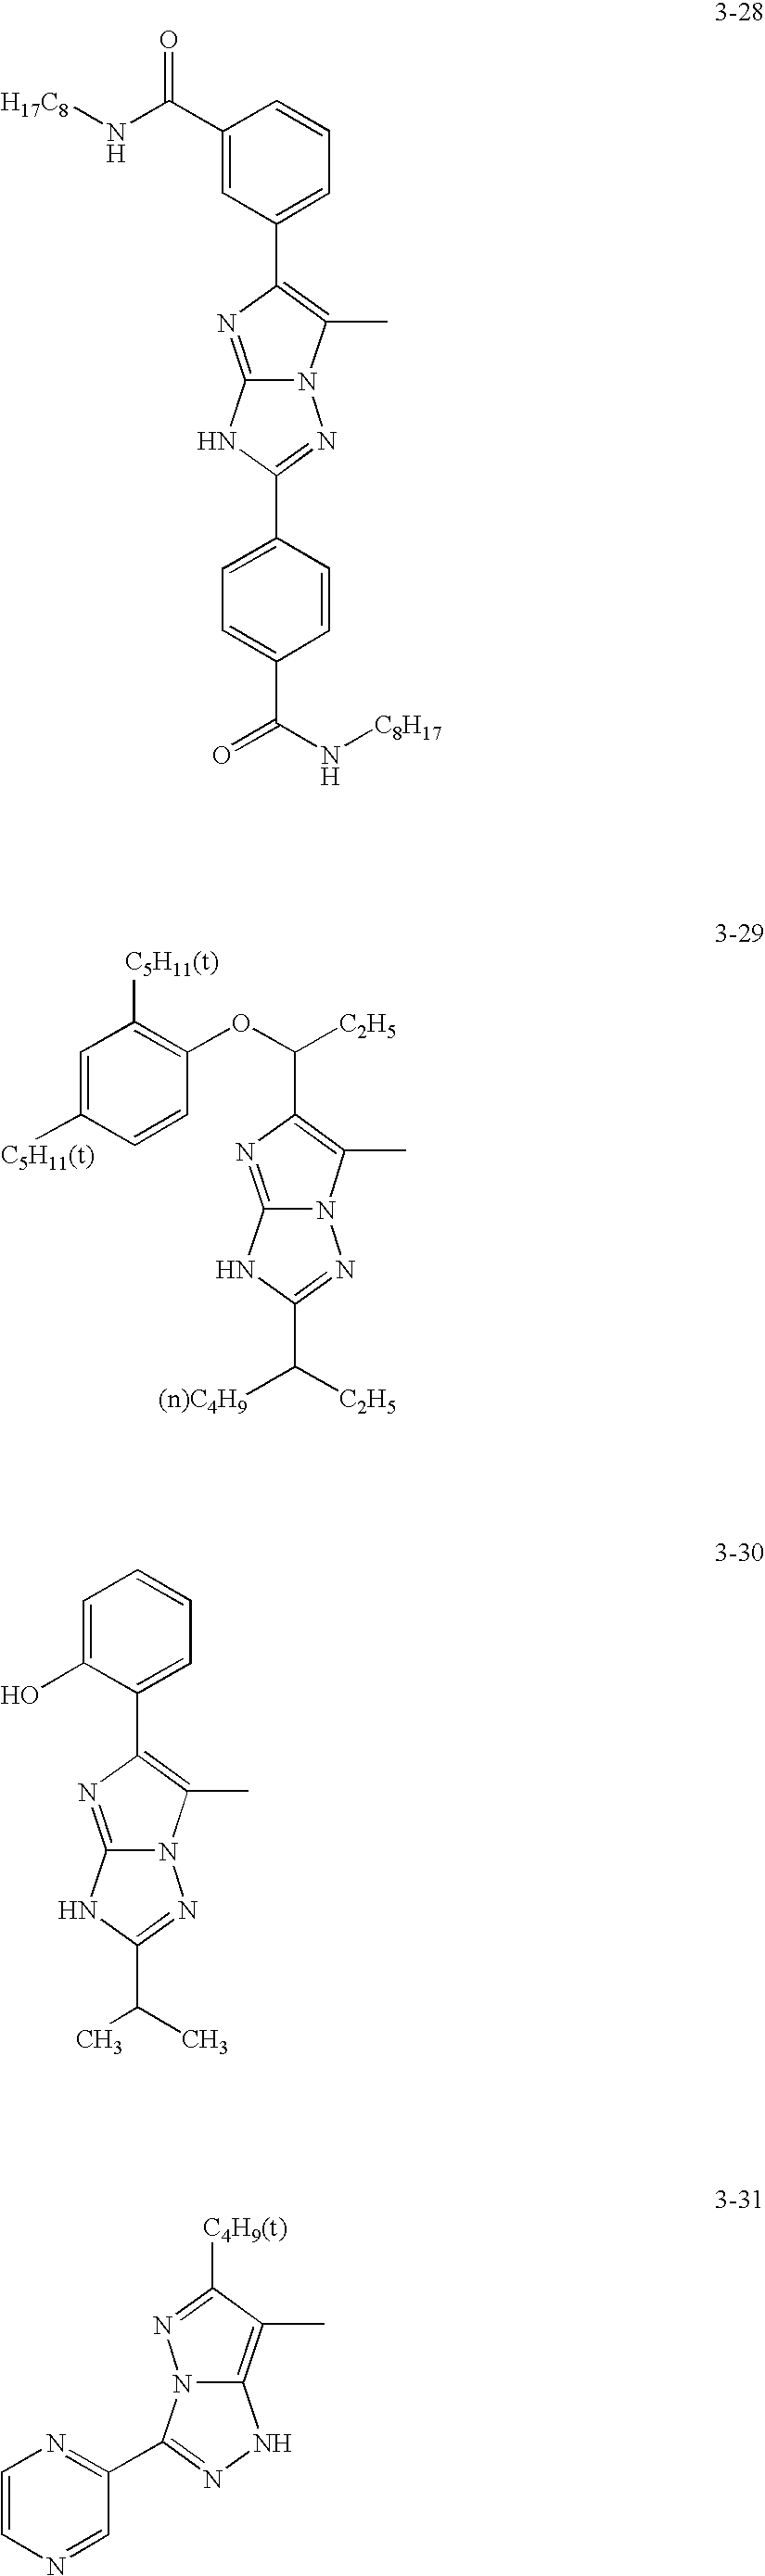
C12=NC(C3=CC=CC(C(N[H17C8])=O)=C3)=C(C)N1N=C(C1=CC=C(C(N[C8H17])=O)C=C1)N2.C12=NC(C([C2H5])OC3=C([C5H11(t)])C=C([C5H11(t)])C=C3)=C(C)N1N=C(C([(n)C4H9])[C2H5])N2.C12=NC(C3=CC=CC=C3O)=C(C)N1N=C(C(C)C)N2.N12C(=C(C)C([C4H9(t)])=N1)NN=C2C1=NC=CN=C1
